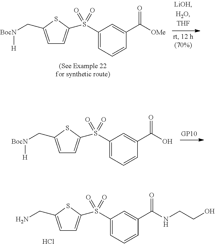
C1=C(C[BocN][H])SC(S(C2=CC=CC(C([OMe])=O)=C2)(=O)=O)=C1.C1=C(C[BocN][H])SC(S(C2=CC=CC(C(O)=O)=C2)(=O)=O)=C1.C1=C(CN)SC(S(C2=CC=CC(C(NCCO)=O)=C2)(=O)=O)=C1.Cl
